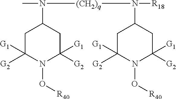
C1C([G1])([G2])N(O[R40])C([G1])([G2])CC1N([(CH2)q]N(C1CC([G1])([G2])N(O[R40])C([G1])([G2])C1)[R18])C
